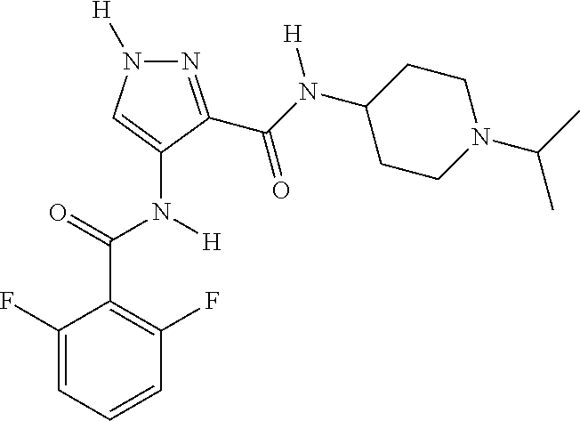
N1=C(C(N([H])C2CCN(C(C)C)CC2)=O)C(N([H])C(C2=C(F)C=CC=C2F)=O)=CN1[H]
